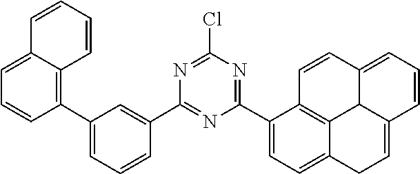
C1(C2=CC=C3C4=C2C=CC2=CC=CC(=CC3)C24)=NC(Cl)=NC(C2=CC(C3=C4C(=CC=C3)C=CC=C4)=CC=C2)=N1
